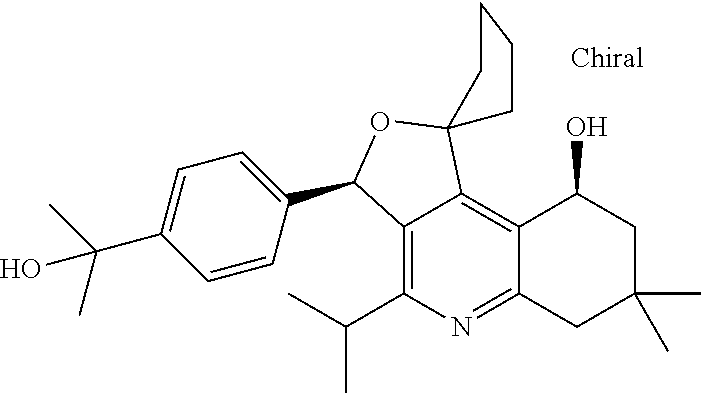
C1=CC(C2C3=C(C(C)C)N=C4C(=C3C3(O2)CCCC3)C(O)CC(C)(C)C4)=CC=C1C(C)(C)O
